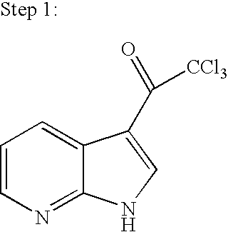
C1=CN=C2C(=C1)C(C(=O)[CCl3])=CN2
